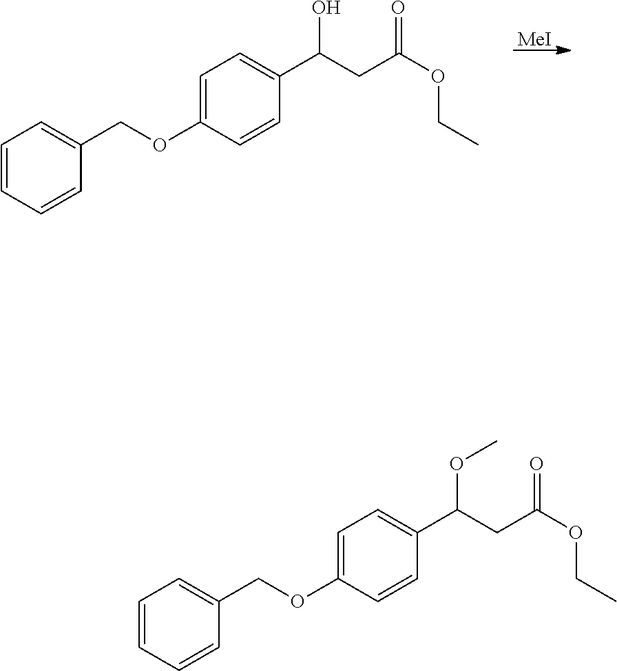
[MeI].C1=CC=CC(COC2=CC=C(C(CC(OCC)=O)O)C=C2)=C1.C1=CC=CC(COC2=CC=C(C(CC(OCC)=O)OC)C=C2)=C1
